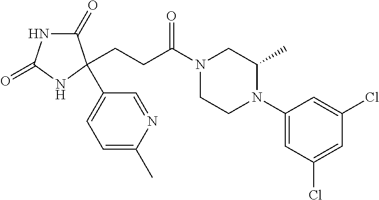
C1(=O)NC(=O)NC1(C1=CC=C(C)N=C1)CCC(N1CCN(C2=CC(Cl)=CC(Cl)=C2)C(C)C1)=O
